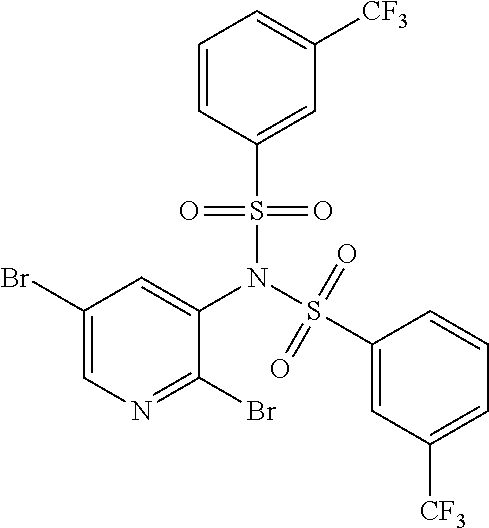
C1=CC(S(N(C2=CC(Br)=CN=C2Br)S(C2=CC([CF3])=CC=C2)(=O)=O)(=O)=O)=CC([CF3])=C1
